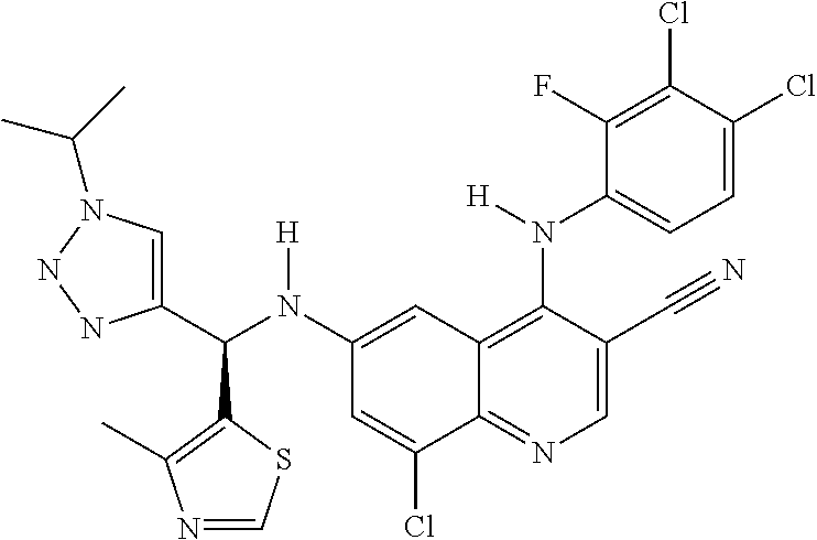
C1(N(C(C2=CN(C(C)C)NN2)C2=C(C)N=CS2)[H])=CC2=C(N([H])C3=CC=C(Cl)C(Cl)=C3F)C(C#N)=CN=C2C(Cl)=C1
